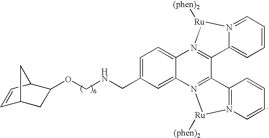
C1=C2C(=CC=C1CNCOC1CC3C=CC1C3)N1=C(C3=N2[Ru]([(phen)2])N2=C3C=CC=C2)C2=CC=CC=N2[Ru]1[(phen)2]
